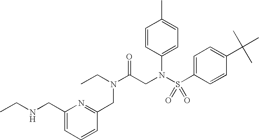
C1=CC(N(S(C2=CC=C(C(C)(C)C)C=C2)(=O)=O)CC(N(CC)CC2=NC(CNCC)=CC=C2)=O)=CC=C1C
